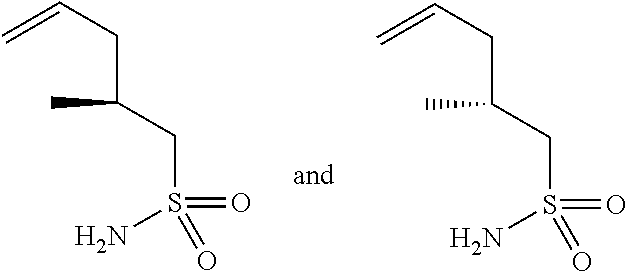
NS(=O)(CC(CC=C)C)=O.NS(=O)(CC(CC=C)C)=O
